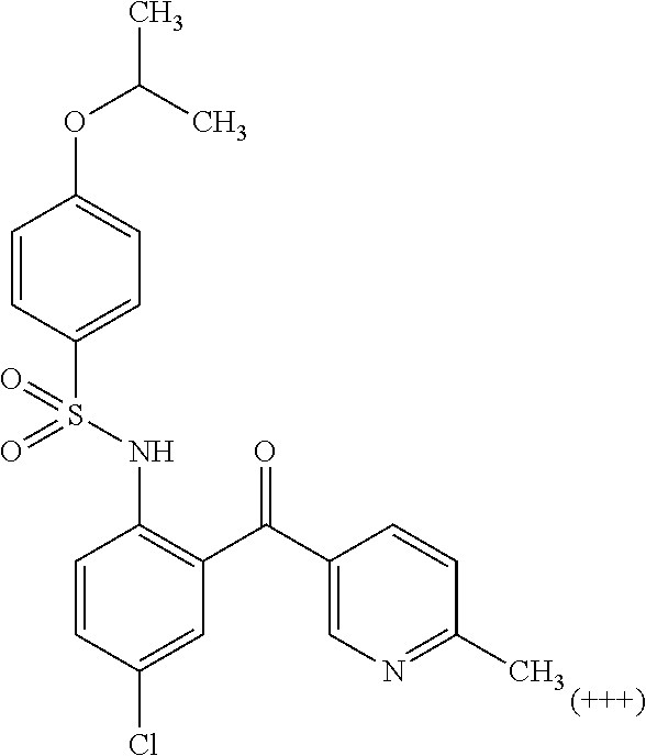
C1=CC(Cl)=CC(C(C2=CN=C(C)C=C2)=O)=C1NS(C1=CC=C(OC(C)C)C=C1)(=O)=O
